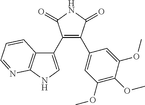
C1(C2=CNC3=C2C=CC=N3)=C(C2=CC(OC)=C(OC)C(OC)=C2)C(=O)NC1=O
